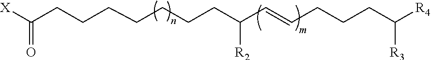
[X]C(=O)CCCCCCCC(C=CCCCC([R3])[R4])[R2]
